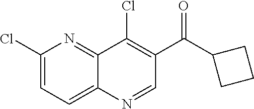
C1(Cl)=CC=C2C(=N1)C(Cl)=C(C(C1CCC1)=O)C=N2
